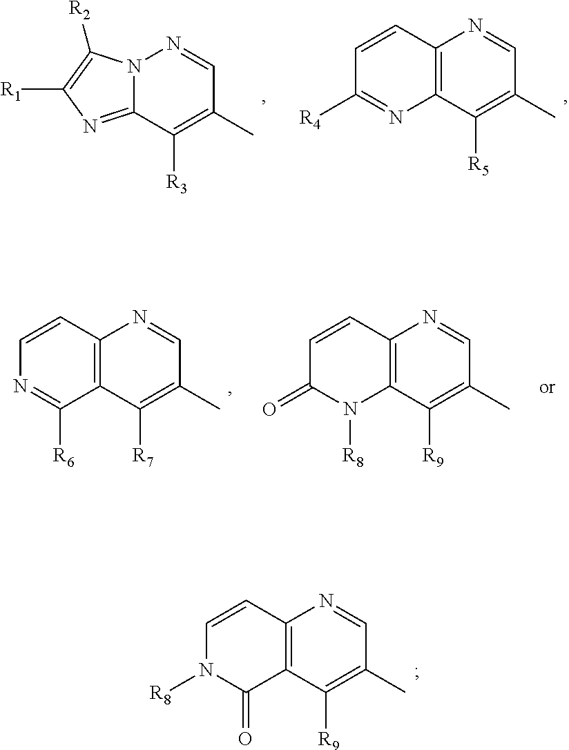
N12C(=NC([R1])=C1[R2])C([R3])=C(C)C=N2.C12=C(C([R5])=C(C)C=N1)N=C([R4])C=C2.C12=C(C([R7])=C(C)C=N1)C([R6])=NC=C2.C12=C(C([R9])=C(C)C=N1)N([R8])C(=O)C=C2.C12=C(C([R9])=C(C)C=N1)C(=O)N([R8])C=C2
